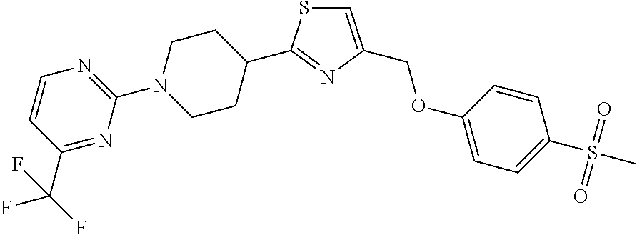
C1CC(C2=NC(COC3=CC=C(S(C)(=O)=O)C=C3)=CS2)CCN1C1=NC=CC(C(F)(F)F)=N1
